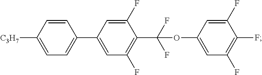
C1=CC([C3H7])=CC=C1C1=CC(F)=C(C(F)(F)OC2=CC(F)=C(F)C(F)=C2)C(F)=C1
